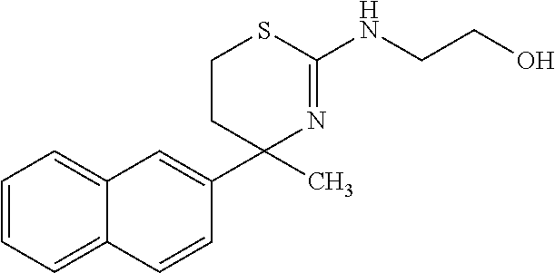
C12=CC=CC=C1C=CC(C1(C)N=C(NCCO)SCC1)=C2
